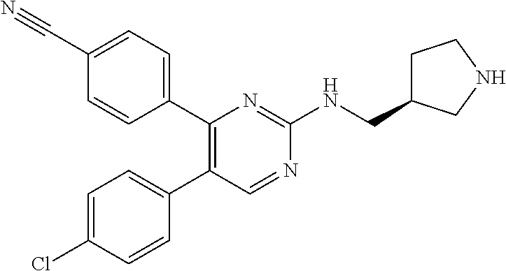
C1(C#N)=CC=C(C2=C(C3=CC=C(Cl)C=C3)C=NC(NCC3CCNC3)=N2)C=C1
